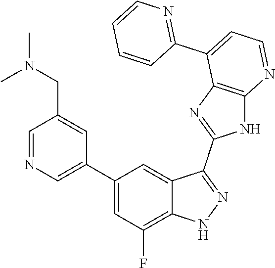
C1=NC=C(C2=CC(F)=C3C(=C2)C(C2=NC4=C(N2)N=CC=C4C2=NC=CC=C2)=NN3)C=C1CN(C)C
